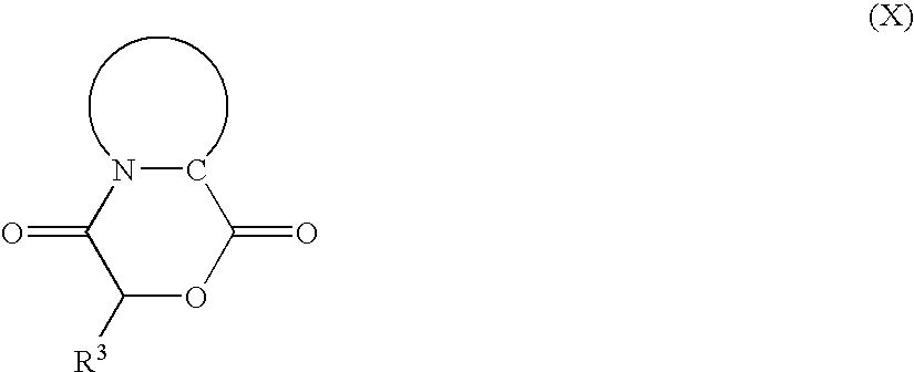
C1NC(=O)C([R3])OC1=O
